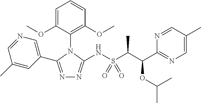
N1=C(C2=CN=CC(C)=C2)N(C2=C(OC)C=CC=C2OC)C(NS(=O)(=O)C(C(C2=NC=C(C)C=N2)OC(C)C)C)=N1
